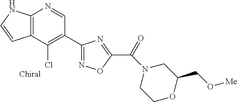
C12=C(C(Cl)=C(C3=NOC(C(=O)N4CCOC(CO[Me])C4)=N3)C=N1)C=CN2
